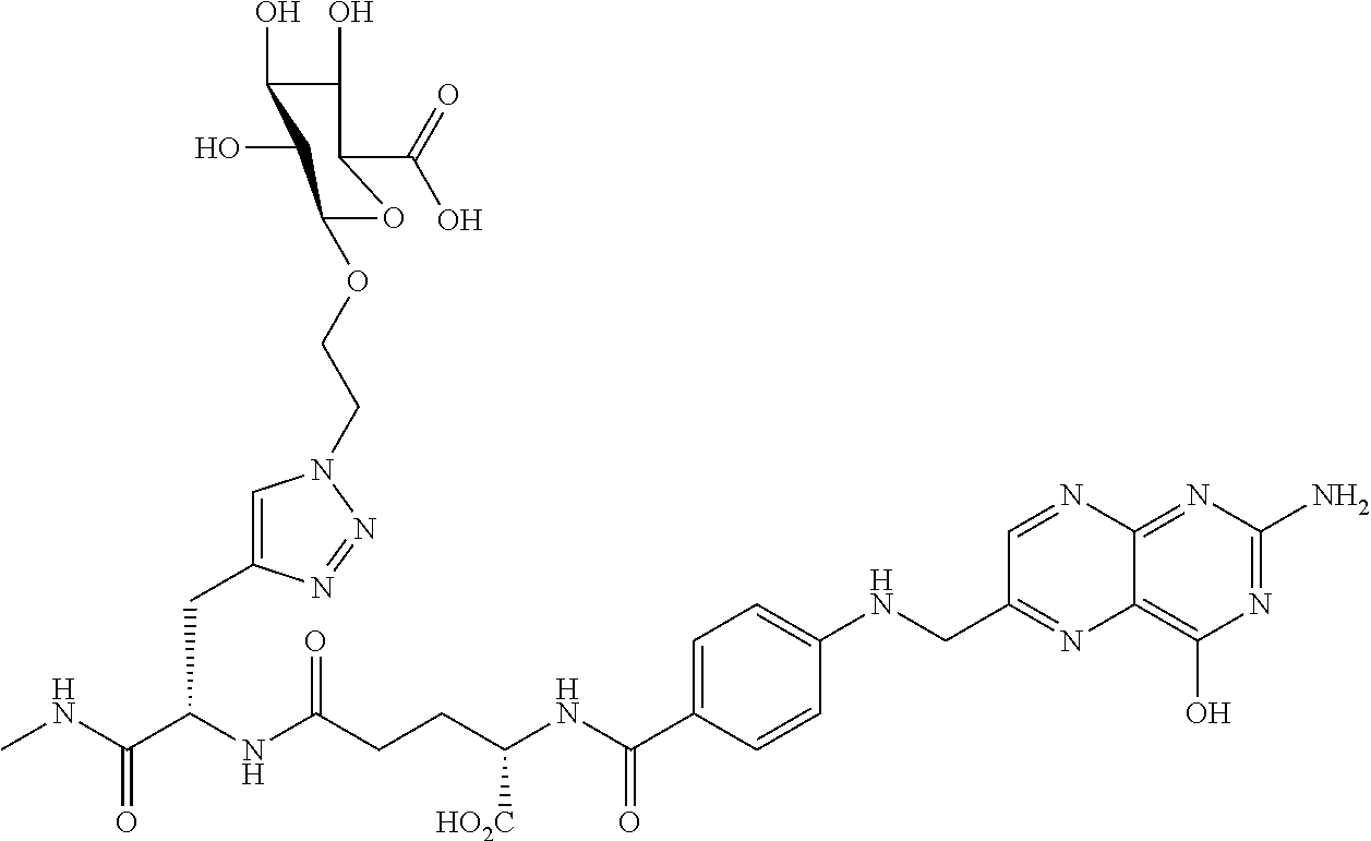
C1=C(CC(NC(CCC(NC(C2=CC=C(NCC3=NC4=C(O)N=C(N)N=C4N=C3)C=C2)=O)[HO2C])=O)C(NC)=O)N=NN1CCOC1C(O)C(O)C(O)C(C(=O)O)O1
